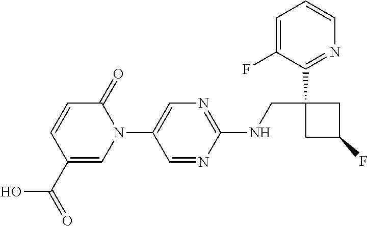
N1(C2=CN=C(NCC3(C4=NC=CC=C4F)CC(F)C3)N=C2)C(=O)C=CC(C(=O)O)=C1
